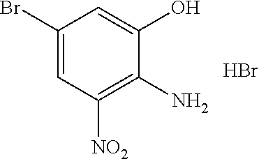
C1(Br)=CC([NO2])=C(N)C(O)=C1.Br
